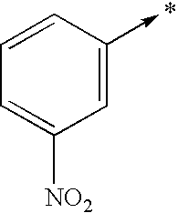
C1=C([NO2])C=C(->C)C=C1
